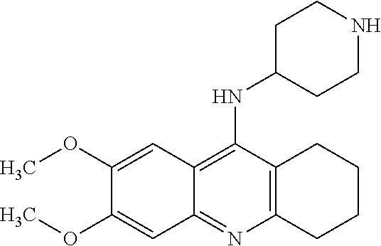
C12=C(C(NC3CCNCC3)=C3C(=N1)C=C(OC)C(OC)=C3)CCCC2
